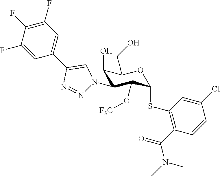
C1(O)C(N2N=NC(C3=CC(F)=C(F)C(F)=C3)=C2)C(O[F3C])C(SC2=C(C(N(C)C)=O)C=CC(Cl)=C2)OC1CO
